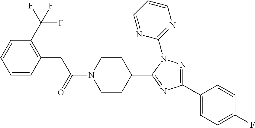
C(N1CCC(C2=NC(C3=CC=C(F)C=C3)=NN2C2=NC=CC=N2)CC1)(CC1=C(C(F)(F)F)C=CC=C1)=O
